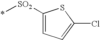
*[SO2]C1=CC=C(Cl)S1
